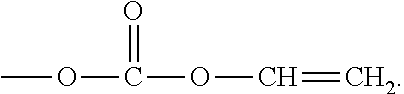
COC(OC=C)=O
